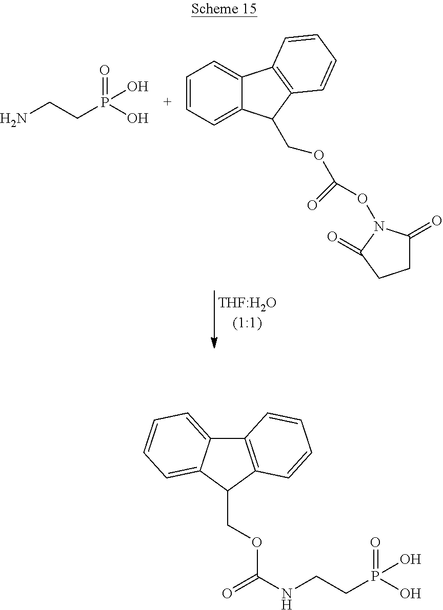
NCCP(O)(=O)O.C1=CC=C2C(=C1)C1=C(C2COC(ON2C(=O)CCC2=O)=O)C=CC=C1.C12=C(C(COC(NCCP(O)(O)=O)=O)C3=CC=CC=C13)C=CC=C2
